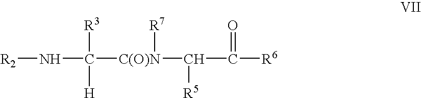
[R2]NC([C(O)N](C(C([R6])=O)[R5])[R7])([R3])[H]
